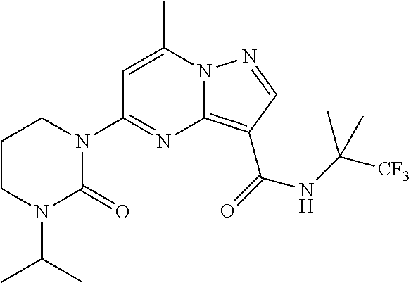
C1=C(C)N2C(=C(C(=O)NC([CF3])(C)C)C=N2)N=C1N1CCCN(C(C)C)C1=O
